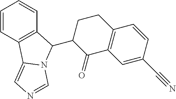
C1=CC2=C(C=C1)C(C1C(=O)C3=C(CC1)C=CC(C#N)=C3)N1C2=CN=C1
